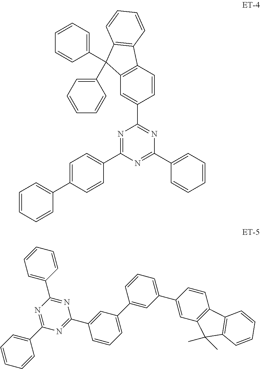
C12=C(C=CC(C3=NC(C4=CC=CC=C4)=NC(C4=CC=C(C5=CC=CC=C5)C=C4)=N3)=C1)C1=C(C2(C2=CC=CC=C2)C2=CC=CC=C2)C=CC=C1.C1=CC=CC=C1C1=NC(C2=CC(C3=CC(C4=CC5=C(C=C4)C4=C(C5(C)C)C=CC=C4)=CC=C3)=CC=C2)=NC(C2=CC=CC=C2)=N1
